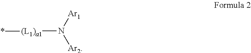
[(L1)a1](N([Ar2])[Ar1])*
